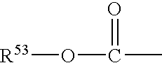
O(C(C)=O)[R53]
